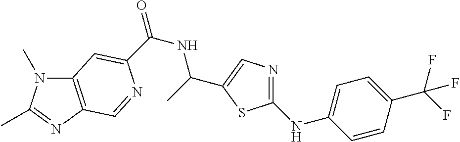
C12=C(N=C(C)N1C)C=NC(C(NC(C)C1=CN=C(NC3=CC=C(C(F)(F)F)C=C3)S1)=O)=C2
